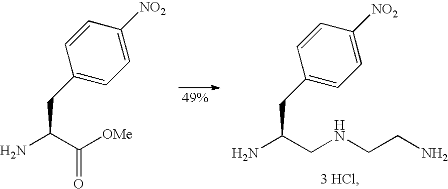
C1=C([NO2])C=CC(CC(N)CNCCN)=C1.C1=C([NO2])C=CC(CC(N)C([OMe])=O)=C1
